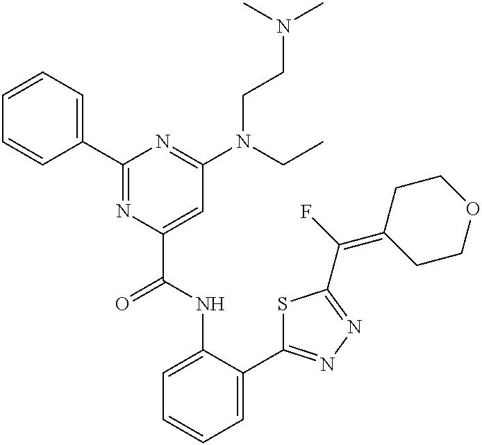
C1=C(NC(C2=CC(N(CC)CCN(C)C)=NC(C3=CC=CC=C3)=N2)=O)C(C2=NN=C(C(F)=C3CCOCC3)S2)=CC=C1
